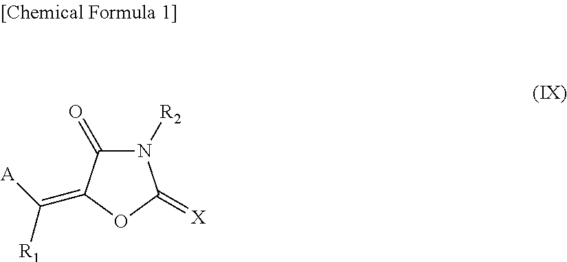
N1([R2])C(=O)C(=C([R1])[A])OC1=[X]
